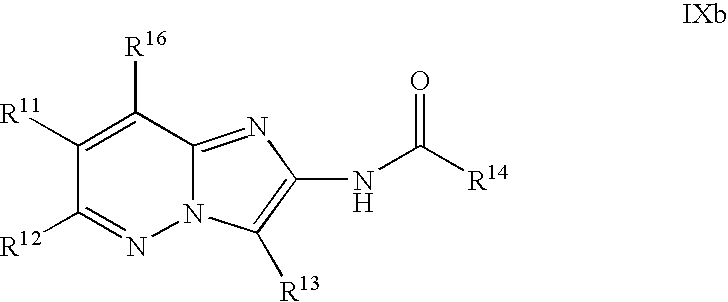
C1([R12])=NN2C(=NC(NC([R14])=O)=C2[R13])C([R16])=C1[R11]
